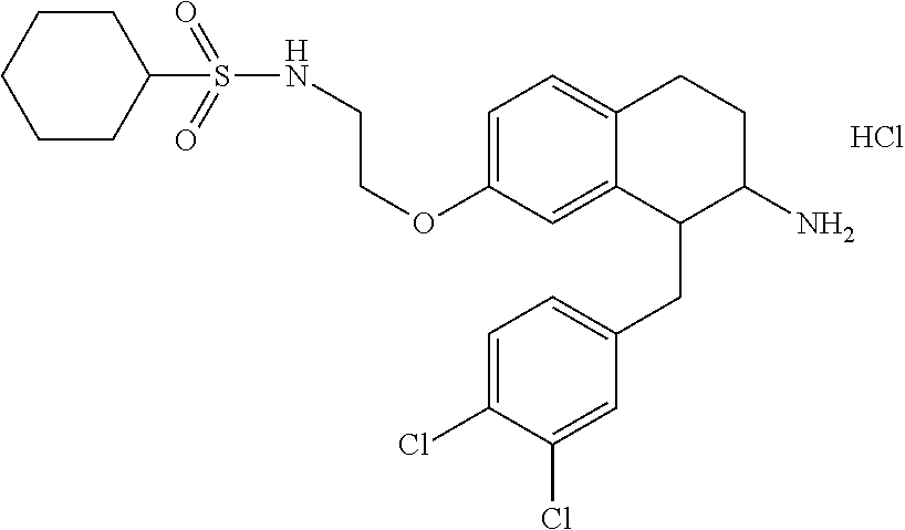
O(C1=CC=C2C(=C1)C(CC1=CC=C(Cl)C(Cl)=C1)C(N)CC2)CCNS(C1CCCCC1)(=O)=O.Cl
